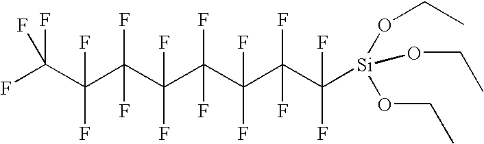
FC(C(C(C(C(C(C(C(F)(F)[Si](OCC)(OCC)OCC)(F)F)(F)F)(F)F)(F)F)(F)F)(F)F)(F)F
